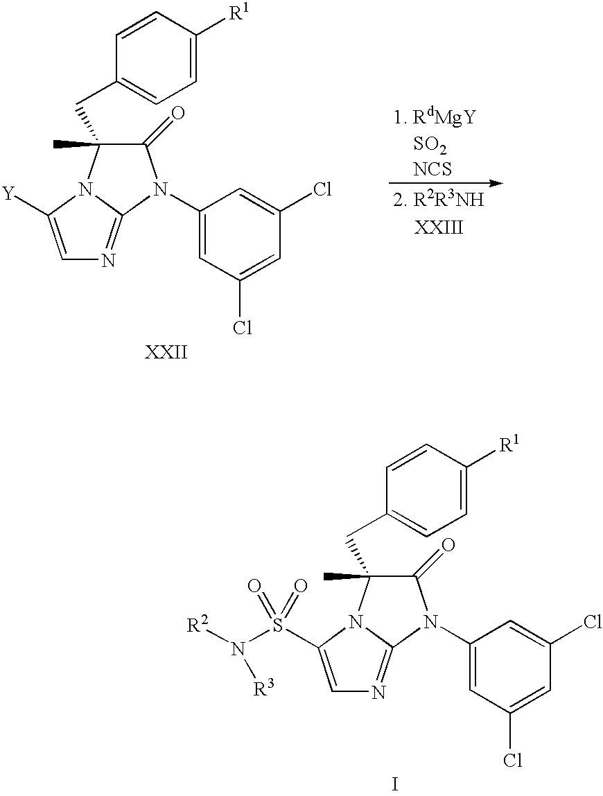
C1(=O)C(C)(CC2=CC=C([R1])C=C2)N2C(=NC=C2[Y])N1C1=CC(Cl)=CC(Cl)=C1.C1(=O)C(C)(CC2=CC=C([R1])C=C2)N2C(=NC=C2S(N([R2])[R3])(=O)=O)N1C1=CC(Cl)=CC(Cl)=C1.I
